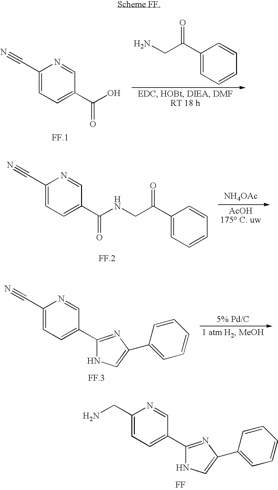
C1(C#N)=CC=C(C(O)=O)C=N1.C1(C(CN)=O)=CC=CC=C1.C1(C#N)=CC=C(C(NCC(C2=CC=CC=C2)=O)=O)C=N1.[NH4OAc].C1(CN)=CC=C(C2=NC(C3=CC=CC=C3)=CN2)C=N1.[FF].C1(C#N)=CC=C(C2=NC(C3=CC=CC=C3)=CN2)C=N1
